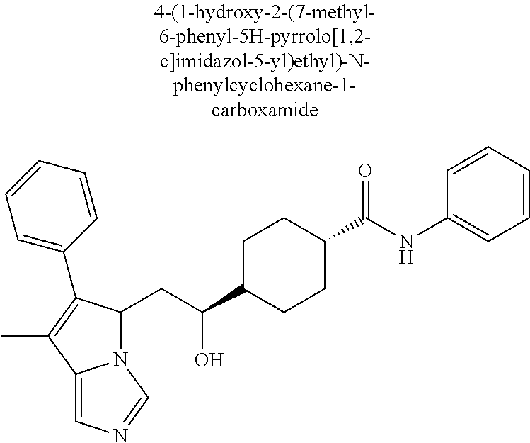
N12C(CC(C3CCC(C(NC4=CC=CC=C4)=O)CC3)O)C(C3=CC=CC=C3)=C(C)C1=CN=C2
